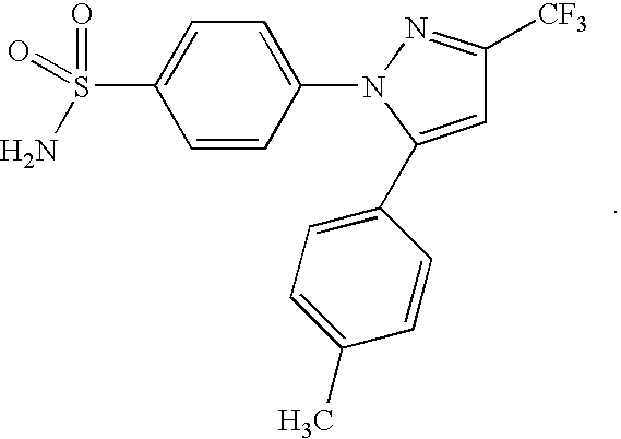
C1=CC(N2C(C3=CC=C(C)C=C3)=CC([CF3])=N2)=CC=C1S(N)(=O)=O
